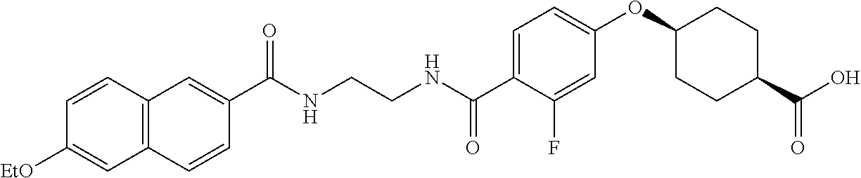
C(NCCNC(C1=CC=C(OC2CCC(C(O)=O)CC2)C=C1F)=O)(=O)C1=CC2=C(C=C1)C=C([EtO])C=C2
